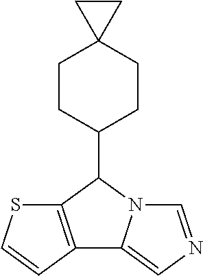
C12=C(C(C3CCC4(CC3)CC4)N3C1=CN=C3)SC=C2
